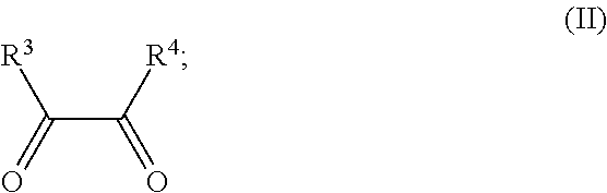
C(C([R4])=O)(=O)[R3]
